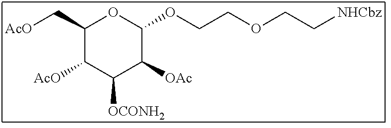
C1(C[AcO])C([AcO])C([OCONH2])C([OAc])C(OCCOCC[NHCbz])O1
